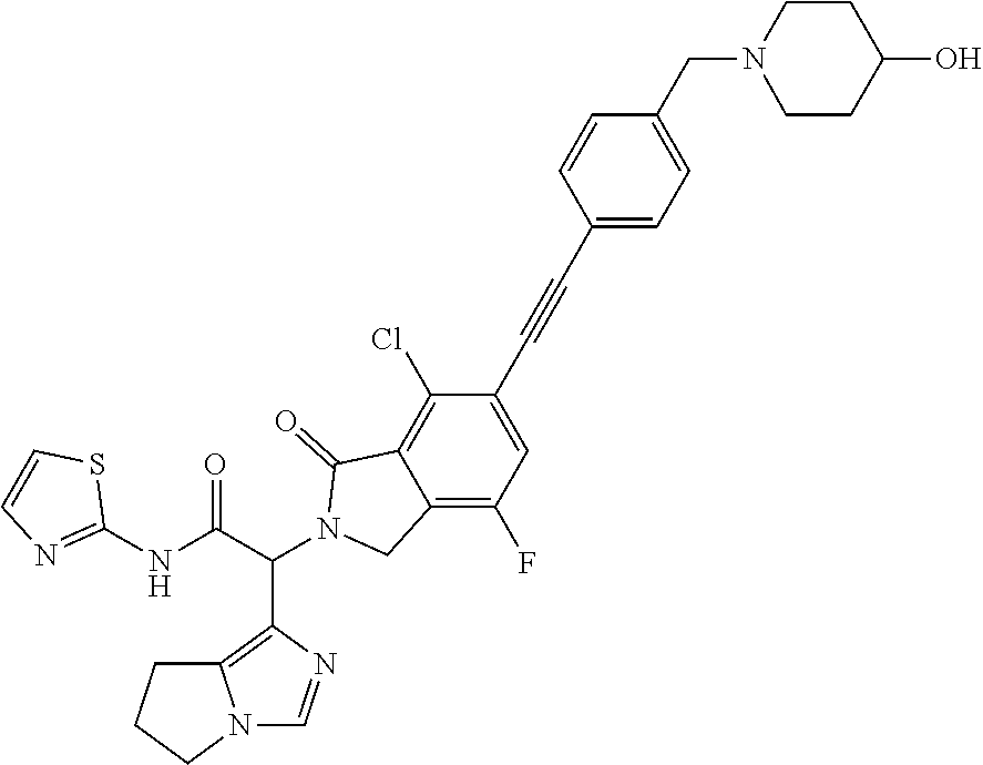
C12=C(C(C(NC3=NC=CS3)=O)N3CC4=C(F)C=C(C#CC5=CC=C(CN6CCC(O)CC6)C=C5)C(Cl)=C4C3=O)N=CN1CCC2
